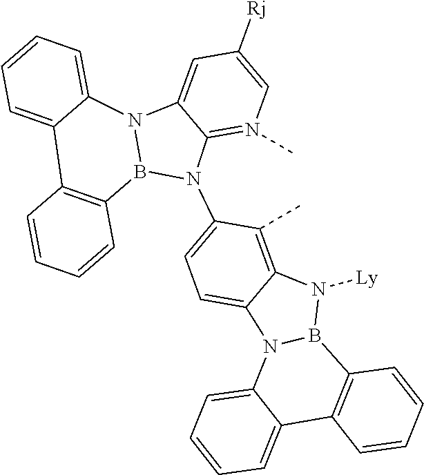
C12=N(C)C=C([Rj])C=C1N1B(N2C2=CC=C3C(=C2C)N([Ly])B2N3C3=CC=CC=C3C3=C2C=CC=C3)C2=C(C=CC=C2)C2=CC=CC=C12
